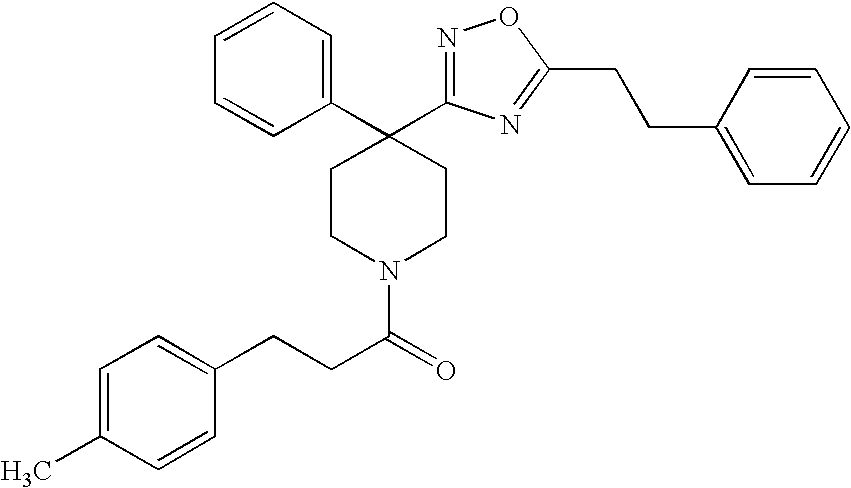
C1=C(C)C=CC(CCC(N2CCC(C3=CC=CC=C3)(C3=NOC(CCC4=CC=CC=C4)=N3)CC2)=O)=C1
